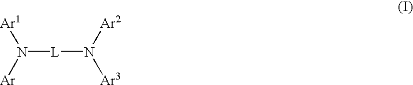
N([L]N([Ar2])[Ar3])([Ar1])[Ar]
